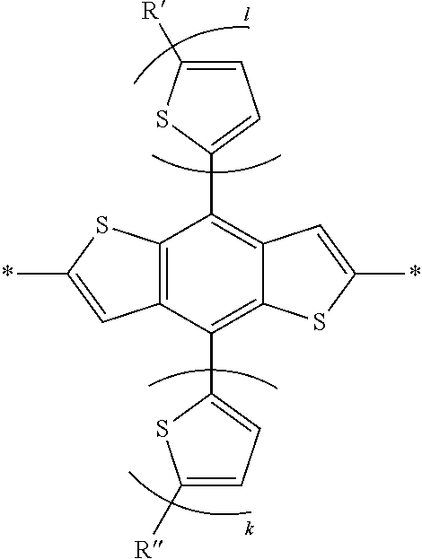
C12=C(C(C3=CC=C([R])S3)=C3C(=C1C1=CC=C([R])S1)C=C(*)S3)C=C(*)S2
